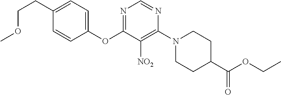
C1(OC2=NC=NC(N3CCC(C(OCC)=O)CC3)=C2[NO2])=CC=C(CCOC)C=C1
